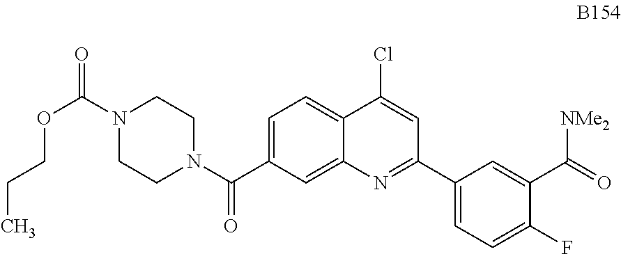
C1=C(C(N2CCN(C(=O)OCCC)CC2)=O)C=C2C(=C1)C(Cl)=CC(C1=CC=C(F)C(C(=O)[NMe2])=C1)=N2
